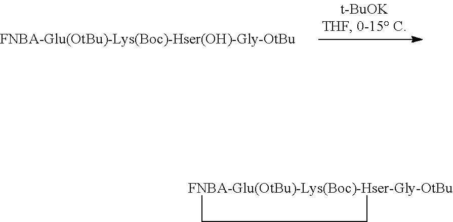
[FNBA-Glu(OtBu)-Lys(Boc)-Hser-Gly-OtBu]1CC1
